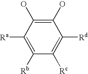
C1(O)=C(O)C([Ra])=C([Rb])C([Rc])=C1[Rd]
